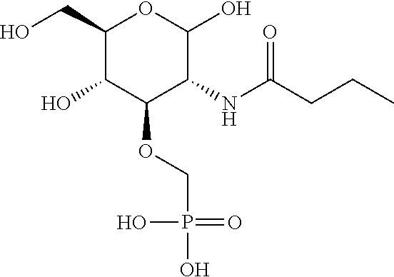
C1(CO)C(O)C(OCP(O)(=O)O)C(NC(CCC)=O)C(O)O1
